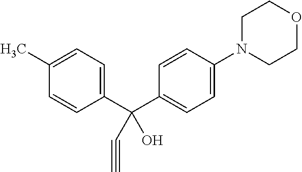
C1(C(C2=CC=C(N3CCOCC3)C=C2)(C#C)O)=CC=C(C)C=C1
